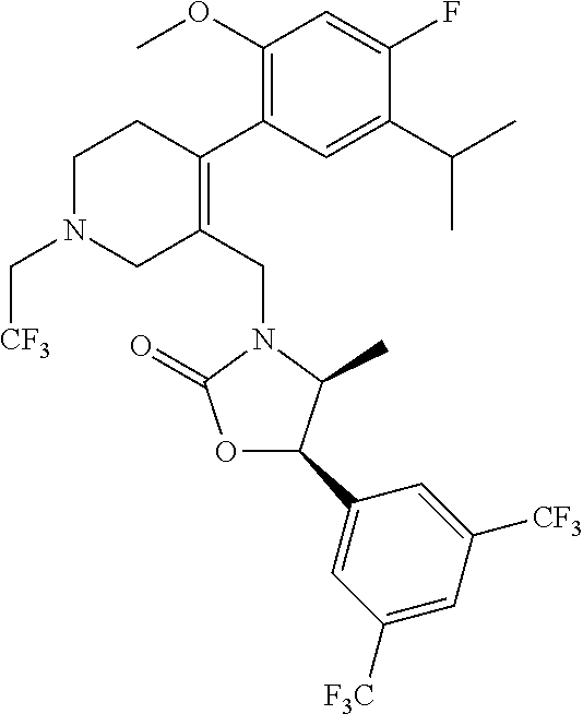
C1N(C[CF3])CC(CN2C(=O)OC(C3=CC([F3C])=CC([CF3])=C3)C2C)=C(C2=C(OC)C=C(F)C(C(C)C)=C2)C1
